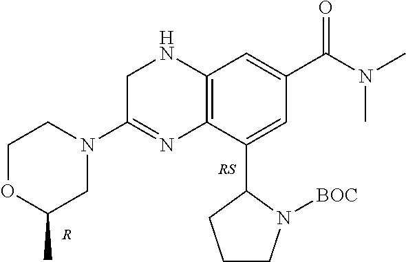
C1OC(C)CN(C2=NC3=C(NC2)C=C(C(N(C)C)=O)C=C3C2CCCN2[BOC])C1.[R]
